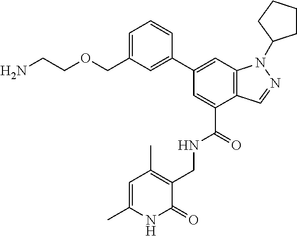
C1(C2=CC(COCCN)=CC=C2)=CC2=C(C(C(=O)NCC3=C(C)C=C(C)NC3=O)=C1)C=NN2C1CCCC1
